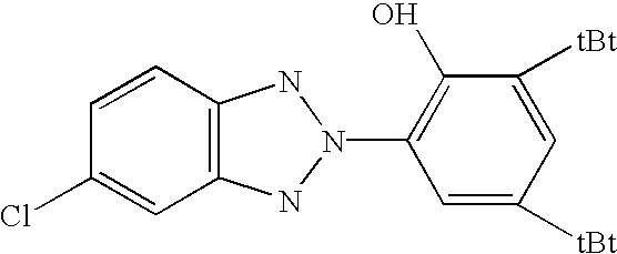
C12=C(C=CC(Cl)=C1)NN(C1=C(O)C([tBt])=CC([tBt])=C1)N2
